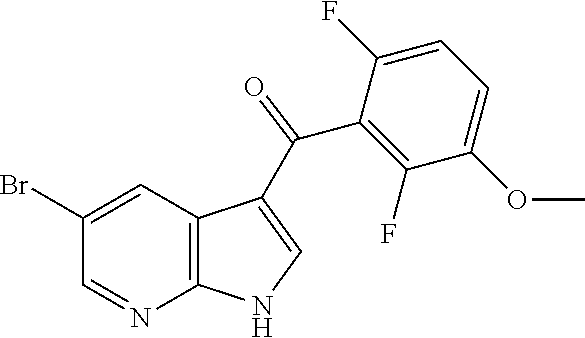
C12=C(C=C(Br)C=N1)C(C(C1=C(F)C(OC)=CC=C1F)=O)=CN2
